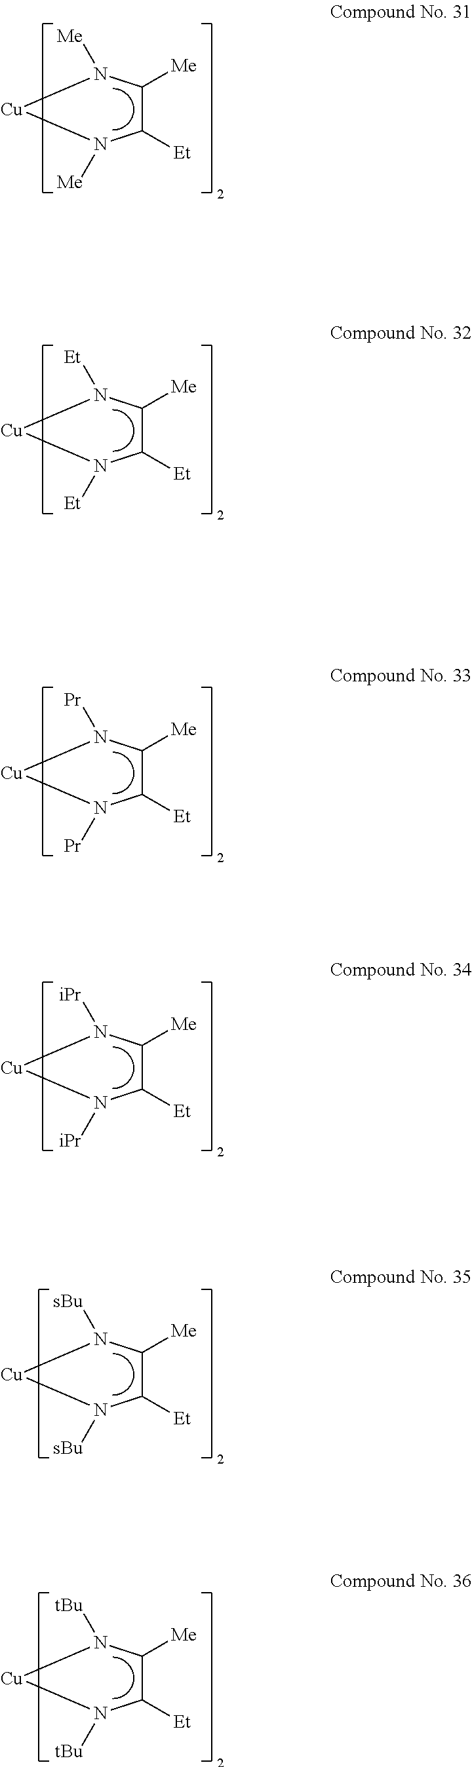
C1([Et])C([Me])N([Me])[Cu]N1[Me].C1([Et])C([Me])N([Et])[Cu]N1[Et].C1([Et])C([Me])N([Pr])[Cu]N1[Pr].C1([Et])C([Me])N([iPr])[Cu]N1[iPr].C1([Et])C([Me])N([sBu])[Cu]N1[sBu].C1([Et])C([Me])N([tBu])[Cu]N1[tBu]
